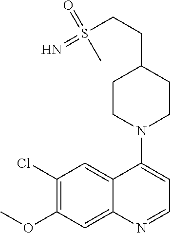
C1(Cl)=C(OC)C=C2C(=C1)C(N1CCC(CCS(=N)(=O)C)CC1)=CC=N2
